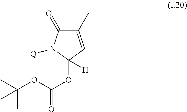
C1(C)=CC(OC(=O)OC(C)(C)C)([H])N([Q])C1=O
